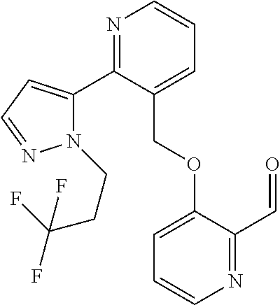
N1=C(C2=CC=NN2CCC(F)(F)F)C(COC2=CC=CN=C2C=O)=CC=C1
